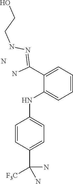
N.C1(C(=NNCCO)N)=CC=CC=C1NC1=CC=C(C([F3C])(N)N)C=C1
